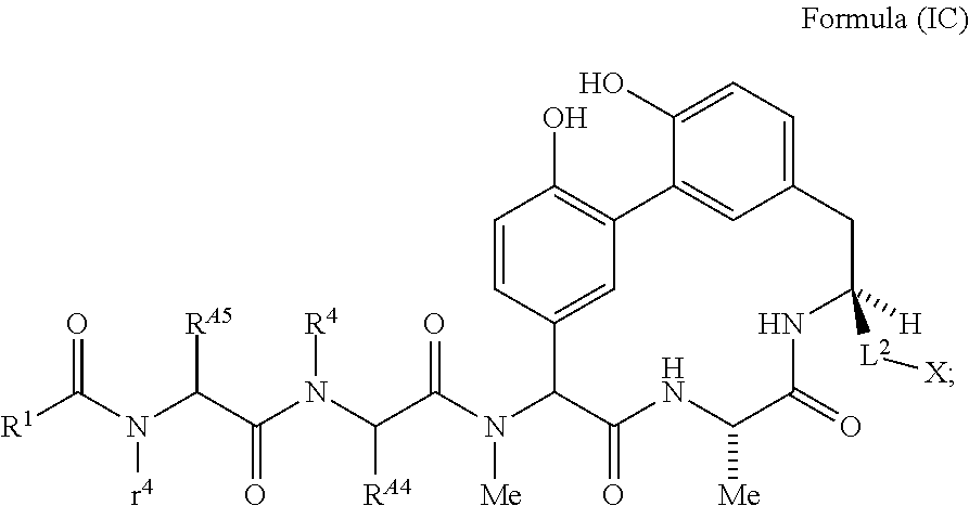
[R1]C(N(C(C(N(C(C(N(C1C(=O)NC([Me])C(=O)NC([L2][X])([H])CC2=CC=C(O)C(=C2)C2=C(O)C=CC1=C2)[Me])=O)[RA4])[R4])=O)[RA5])[r4])=O
